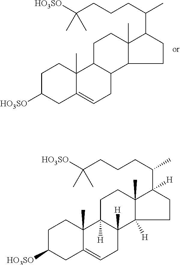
C1CC(C(C)CCCC([HO3SO])(C)C)([H])C2(C)C1([H])C1([H])C([H])(CC2)C2(C)C(=CC1)CC([HO3SO])CC2.C1CC(C(C)CCCC([HO3SO])(C)C)C2(C)C1C1C(CC2)C2(C)C(=CC1)CC([HO3SO])CC2
